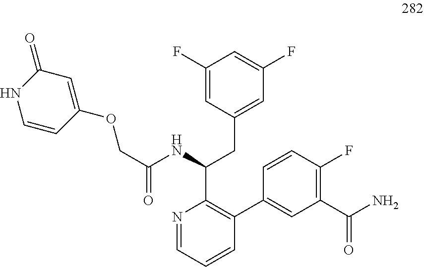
C1(F)=CC(CC(C2=C(C3=CC(C(N)=O)=C(F)C=C3)C=CC=N2)NC(COC2=CC(=O)NC=C2)=O)=CC(F)=C1
